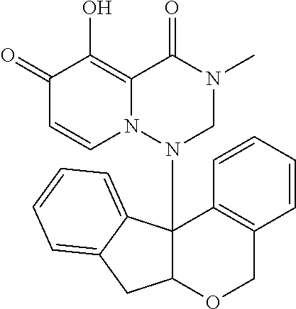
C1(=O)C=CN2C(=C1O)C(=O)N(C)CN2C12C(CC3=CC=CC=C13)OCC1=C2C=CC=C1
